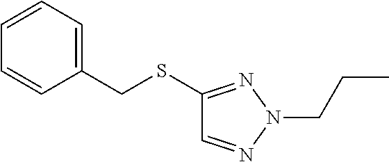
C1(SCC2=CC=CC=C2)=NN(CCC)N=C1
